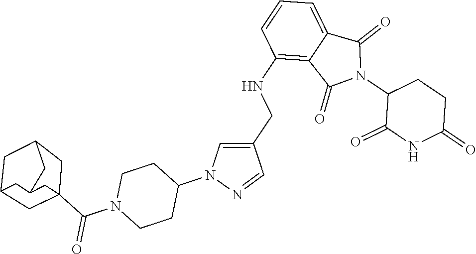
C1(NCC2=CN(C3CCN(C(=O)C45CC6CC(C4)CC(C5)C6)CC3)N=C2)=C2C(=CC=C1)C(=O)N(C1C(=O)NC(=O)CC1)C2=O
